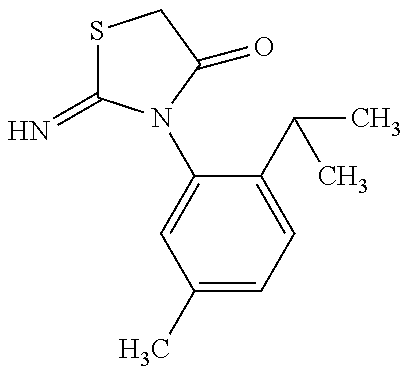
C1(C)=CC=C(C(C)C)C(N2C(=N)SCC2=O)=C1
